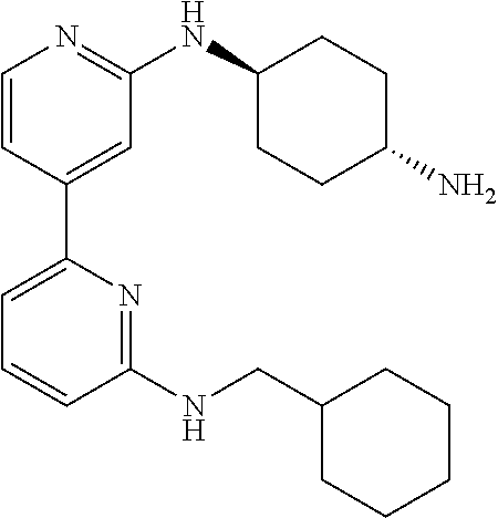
C1=CC(C2=CC=CC(NCC3CCCCC3)=N2)=CC(NC2CCC(N)CC2)=N1
